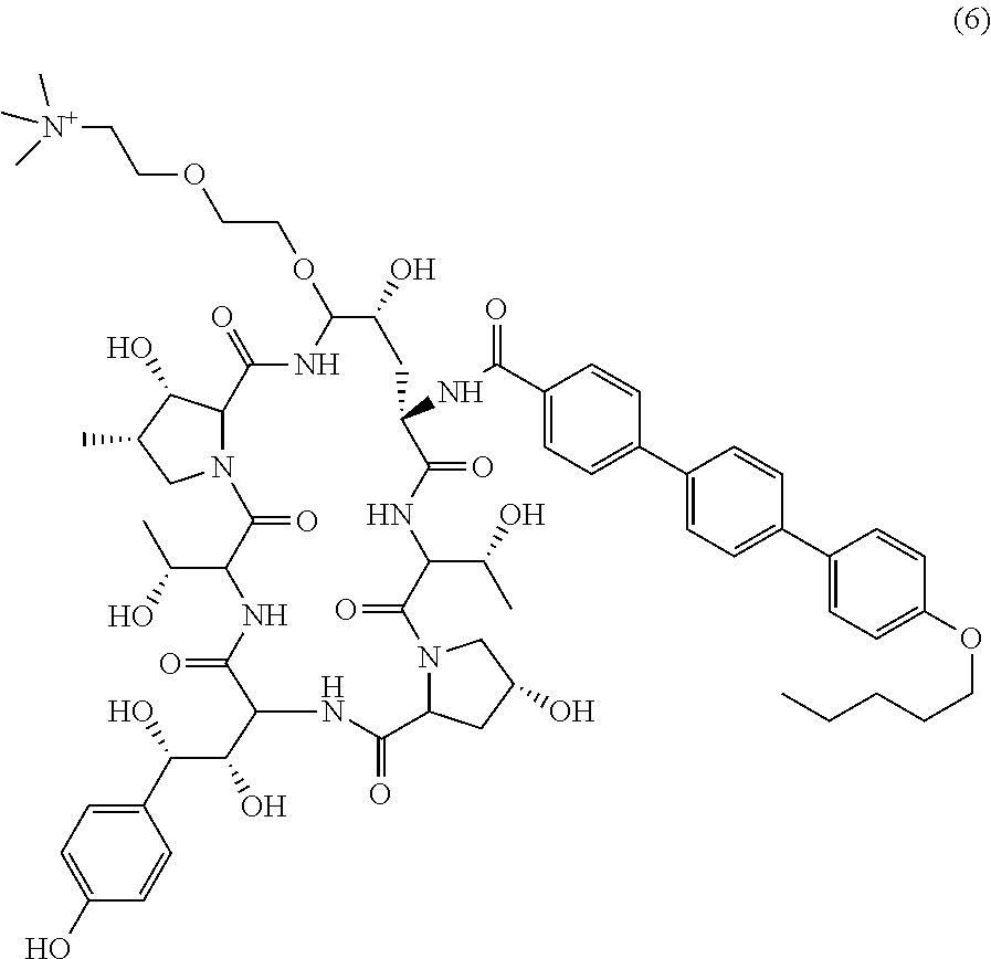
N12C(C(O)C(C)C1)C(=O)NC(OCCOCC[N+](C)(C)C)C(O)CC(NC(C1=CC=C(C3=CC=C(C4=CC=C(OCCCCC)C=C4)C=C3)C=C1)=O)C(=O)NC(C(O)C)C(=O)N1C(CC(O)C1)C(=O)NC(C(C(C1=CC=C(O)C=C1)O)O)C(=O)NC(C(C)O)C2=O
